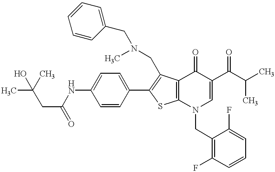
C1=CC(C2=C(CN(C)CC3=CC=CC=C3)C3=C(S2)N(CC2=C(F)C=CC=C2F)C=C(C(=O)C(C)C)C3=O)=CC=C1NC(CC(C)(O)C)=O
